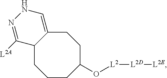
C1CC(O[L2][L2D][L2E])CCC2=CNN=C([L2A])C2C1
